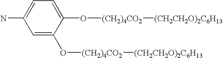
C1=C(N)C=C(O[(CH2)4CO2][(CH2CH2O)2C6H13])C(O[(CH2)4CO2][(CH2CH2O)2C6H13])=C1
